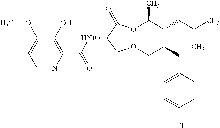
C1(O)=C(C(NC2C(=O)OC(C)C(CC(C)C)C(CC3=CC=C(Cl)C=C3)COC2)=O)N=CC=C1OC
